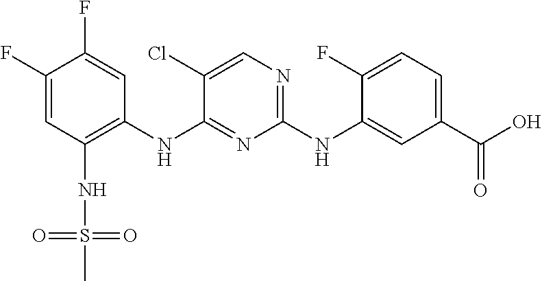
C1(F)=CC(NS(=O)(C)=O)=C(NC2=NC(NC3=CC(C(O)=O)=CC=C3F)=NC=C2Cl)C=C1F
